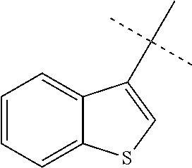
C1=CC=C2C(=C1)C(C(C)(C)C)=CS2
